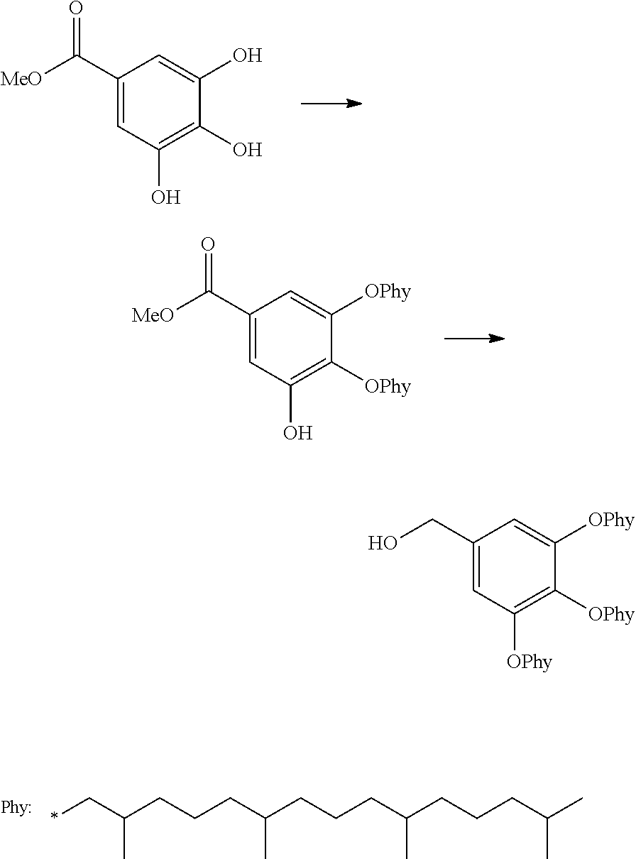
C1(C([MeO])=O)=CC(O)=C(O)C(O)=C1.*CC(CCCC(CCCC(CCCC(C)C)C)C)C.C1(C([MeO])=O)=CC(O)=C([OPhy])C([OPhy])=C1.C1(CO)=CC([OPhy])=C([OPhy])C([OPhy])=C1
